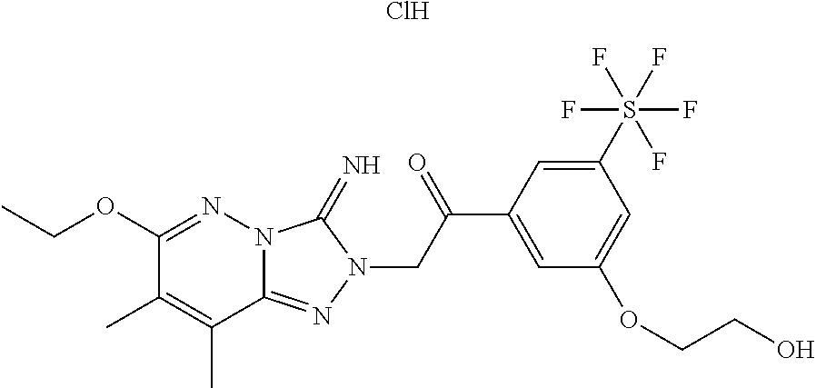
C1(OCC)=NN2C(=NN(CC(C3=CC(OCCO)=CC(S(F)(F)(F)(F)F)=C3)=O)C2=N)C(C)=C1C.Cl
